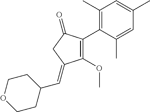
C1(OC)=C(C2=C(C)C=C(C)C=C2C)C(=O)CC1=CC1CCOCC1
